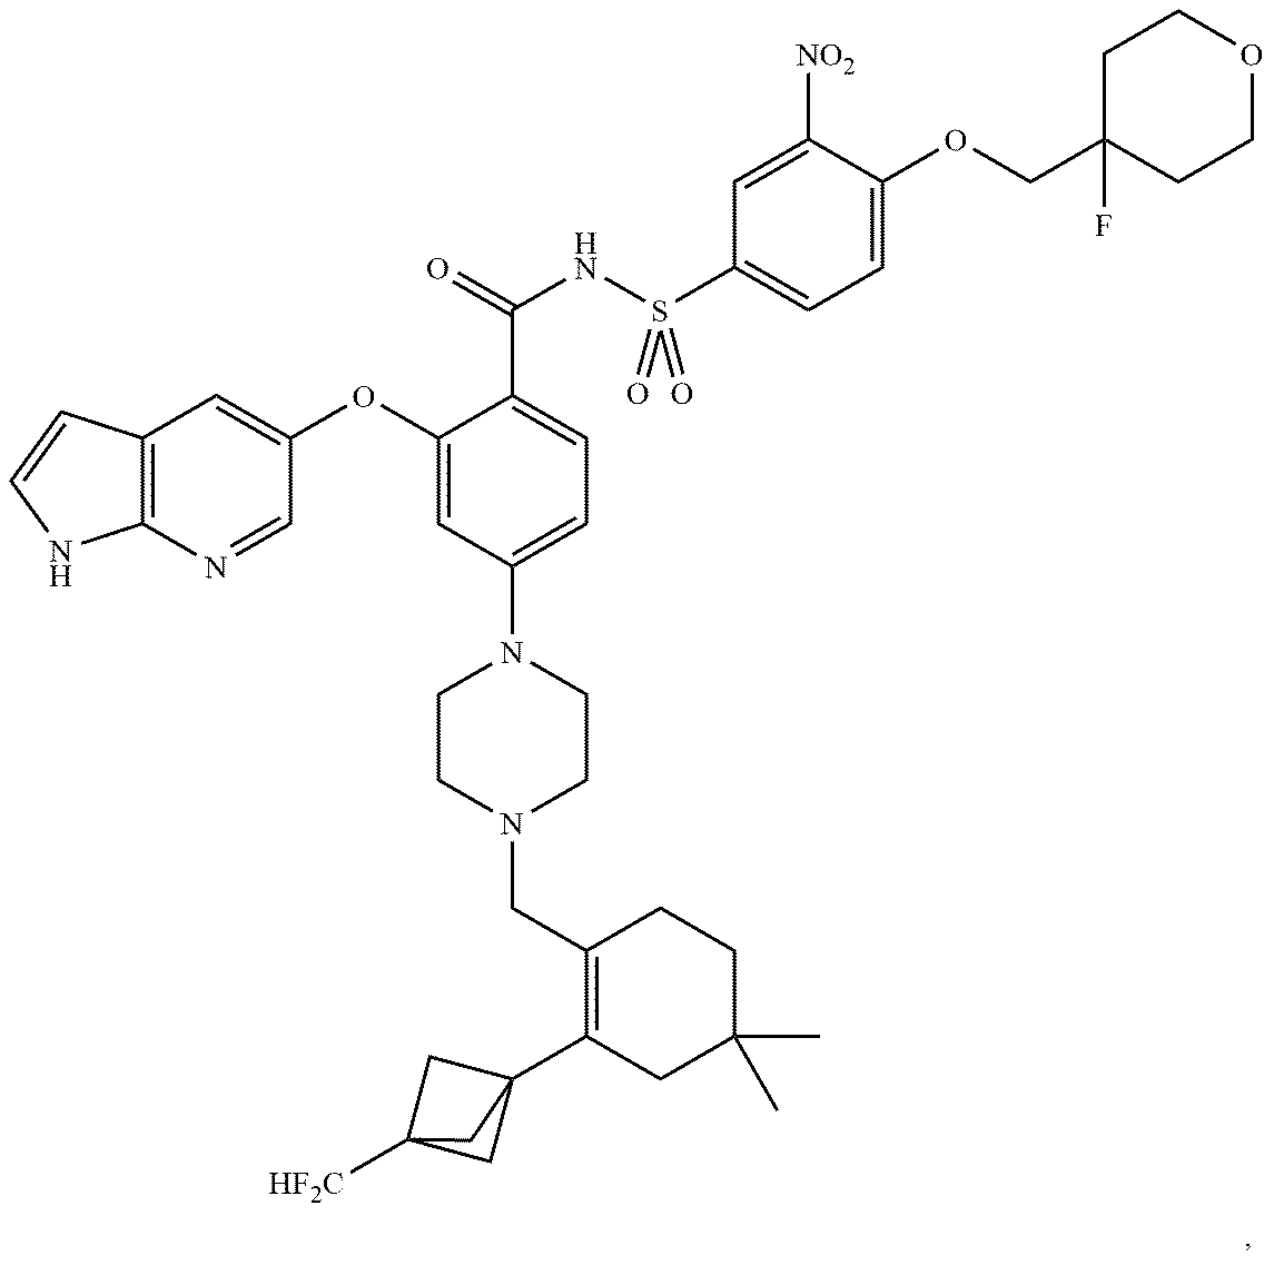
C1CN(CC2=C(C34CC([HF2C])(C3)C4)CC(C)(C)CC2)CCN1C1=CC=C(C(NS(C2=CC=C(OCC3(F)CCOCC3)C([NO2])=C2)(=O)=O)=O)C(OC2=CC3=C(N=C2)NC=C3)=C1
